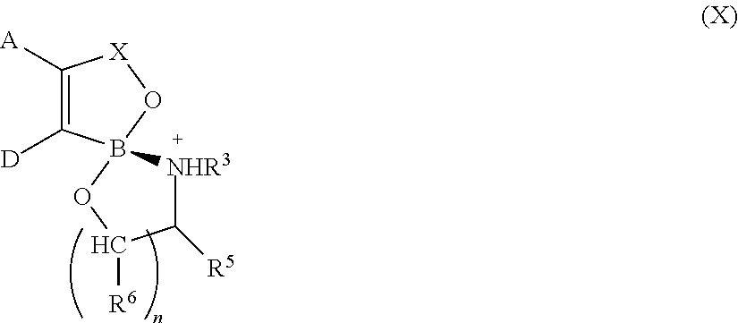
C1([A])=C([D])B2(O[X]1)[NHR3]C([R5])C([R6])O2
